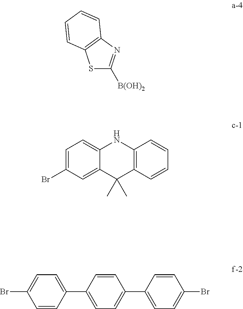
C1=C(Br)C=C2C(=C1)NC1=C(C2(C)C)C=CC=C1.C1(Br)=CC=C(C2=CC=C(C3=CC=C(Br)C=C3)C=C2)C=C1.S1C([B(OH)2])=NC2=C1C=CC=C2
